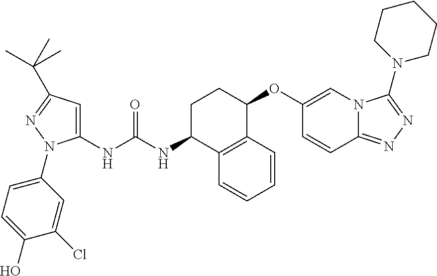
C1(NC(NC2CCC(OC3=CN4C(=NN=C4N4CCCCC4)C=C3)C3=C2C=CC=C3)=O)=CC(C(C)(C)C)=NN1C1=CC=C(O)C(Cl)=C1
